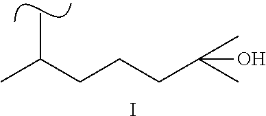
CC(CCCC(C)(C)O)C.I
